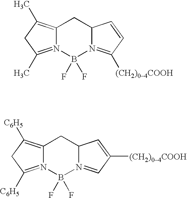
C12=C(C)CC(C)=N1B(F)(F)N1=C([(CH2)04COOH])C=CC1C2.C12=C([C6H5])CC([C6H5])=N1B(F)(F)N1=CC([(CH2)04COOH])=CC1C2
